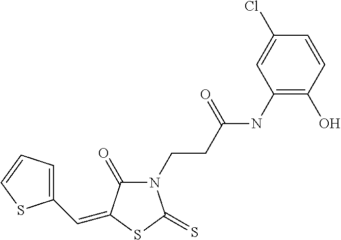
C1(C=C2C(=O)N(CCC(NC3=C(O)C=CC(Cl)=C3)=O)C(=S)S2)=CC=CS1
